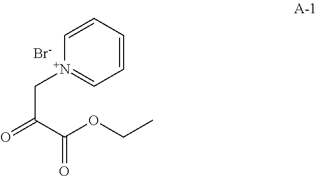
C1=CC=CC=[N+]1CC(=O)C(=O)OCC.[Br-]
